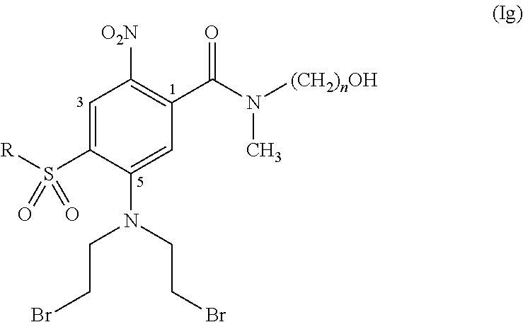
C1=C(S([R])(=O)=O)C(N(CCBr)CCBr)=CC(C(N(C)[(CH2)nOH])=O)=C1[O2N]
